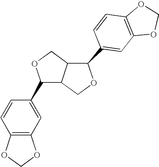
C1(C2C3C(CO2)C(C2=CC4=C(C=C2)OCO4)OC3)=CC2=C(C=C1)OCO2
